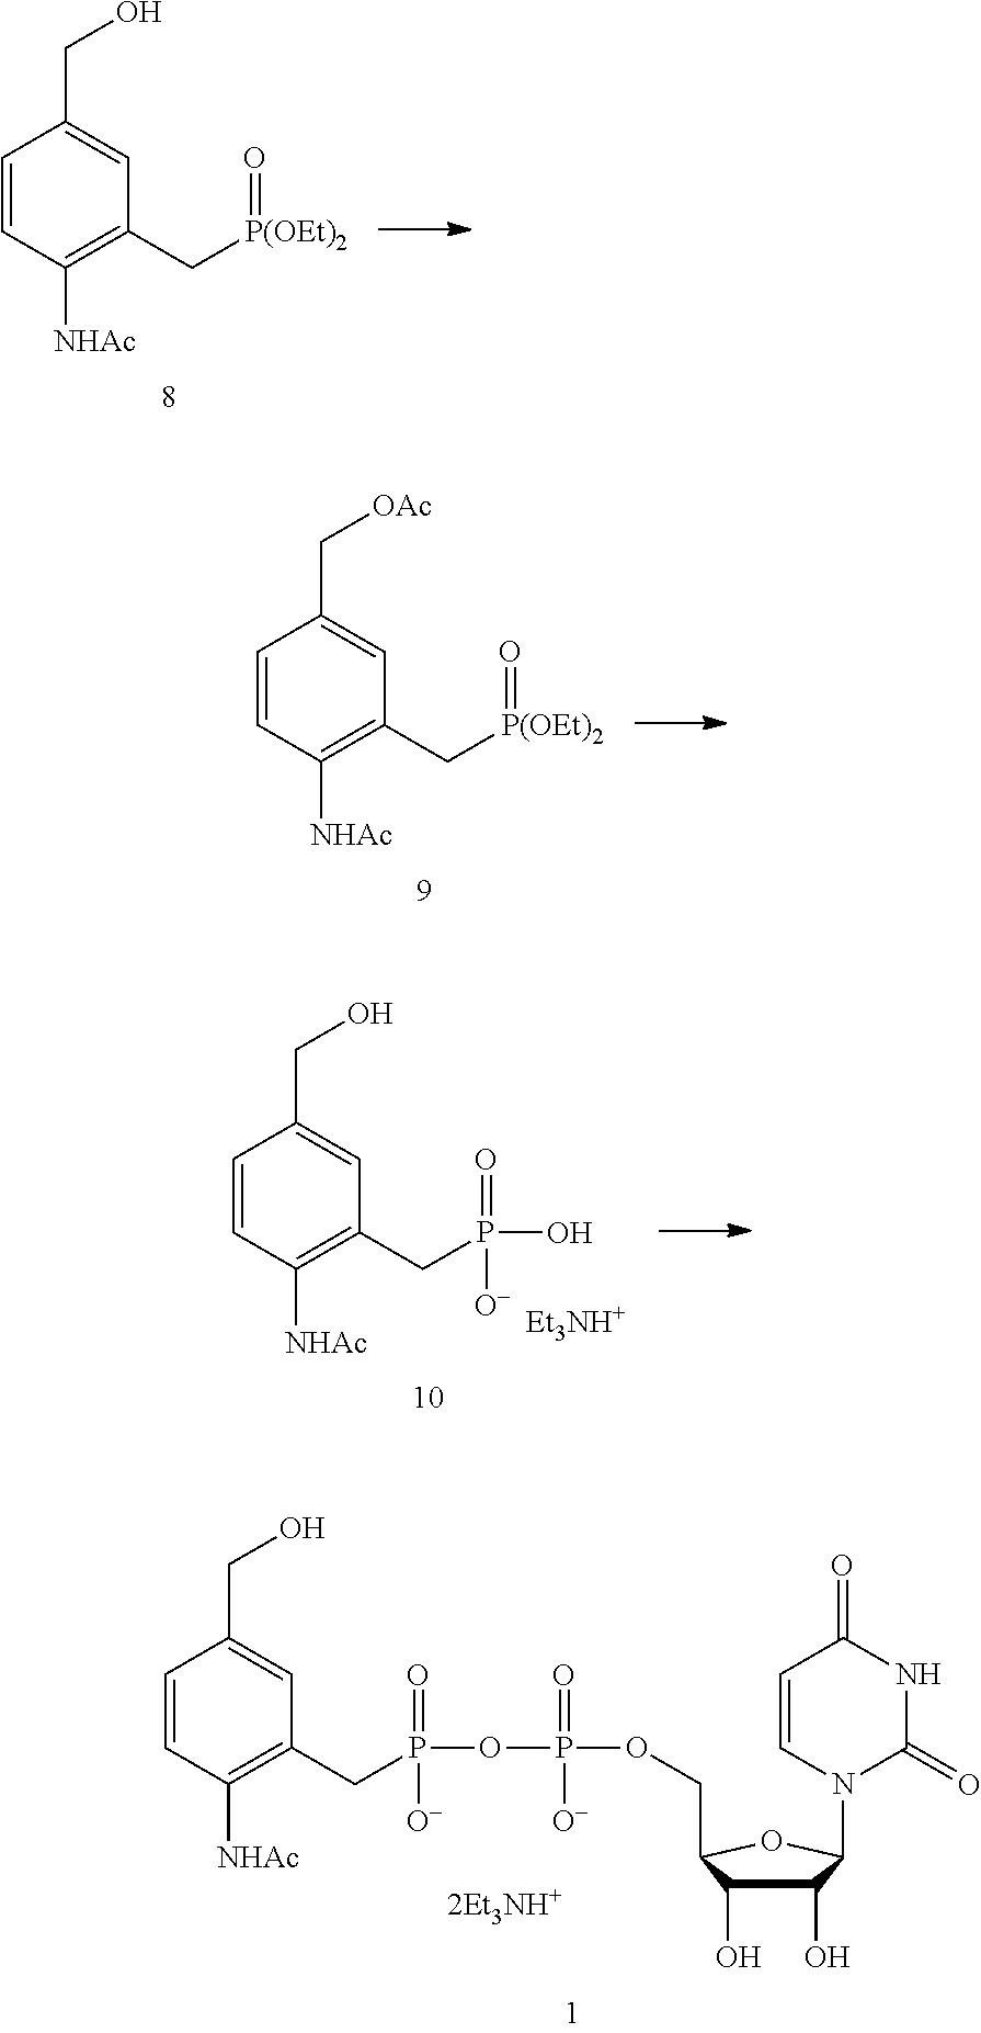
C1=CC([NHAc])=C(C[P(OEt)2]=O)C=C1CO.C1=CC([NHAc])=C(C[P(OEt)2]=O)C=C1C[OAc].C1=CC([NHAc])=C(CP(=O)([O-])O)C=C1CO.[Et3NH+].C1([NHAc])=C(CP(=O)([O-])OP(OCC2C(O)C(O)C(N3C(=O)NC(=O)C=C3)O2)([O-])=O)C=C(CO)C=C1
